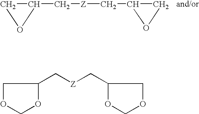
C1(C[Z]CC2CO2)CO1.C1OCOC1C[Z]CC1OCOC1
